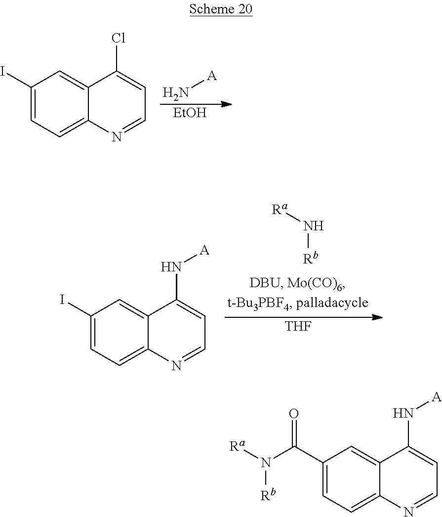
N[A].[EtOH].C1(I)=CC=C2C(=C1)C(Cl)=CC=N2.[THF].[Ra]N[Rb].C1(I)=CC=C2C(=C1)C(N[A])=CC=N2.C1(C(N([Ra])[Rb])=O)=CC=C2C(=C1)C(N[A])=CC=N2
